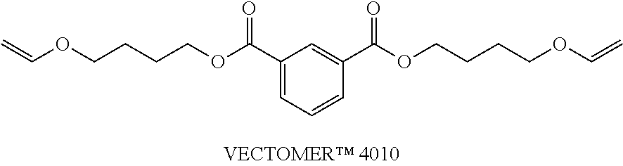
C1=C(C(OCCCCOC=C)=O)C=C(C(OCCCCOC=C)=O)C=C1
